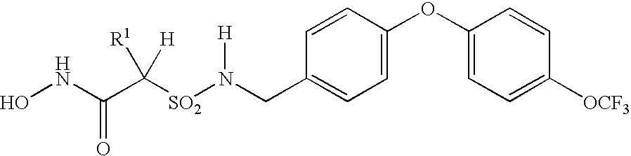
C1(OC2=CC=C([OCF3])C=C2)=CC=C(CN([SO2]C(C(NO)=O)([R1])[H])[H])C=C1
